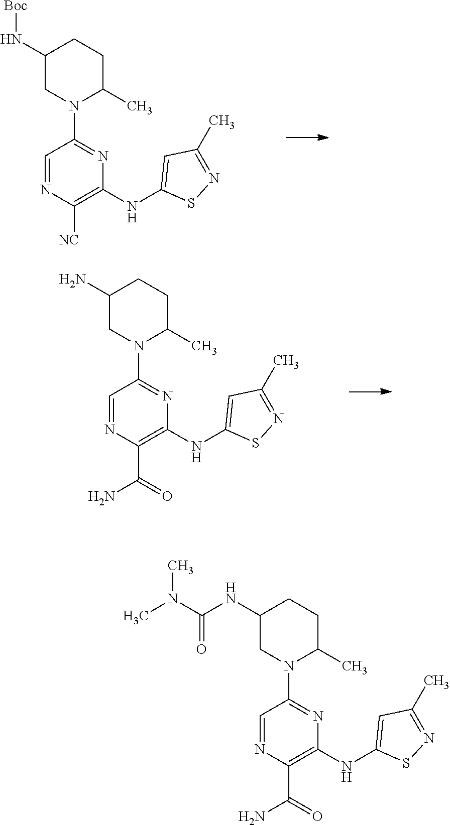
C1(N[Boc])CN(C2=NC(NC3=CC(C)=NS3)=C([NC])N=C2)C(C)CC1.C1(N)CN(C2=NC(NC3=CC(C)=NS3)=C(C(=O)N)N=C2)C(C)CC1.C1(NC(N(C)C)=O)CN(C2=NC(NC3=CC(C)=NS3)=C(C(=O)N)N=C2)C(C)CC1
